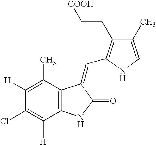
C1([H])=C(C)C2=C(C([H])=C1Cl)NC(=O)C2=CC1=C(CC[COOH])C(C)=CN1
